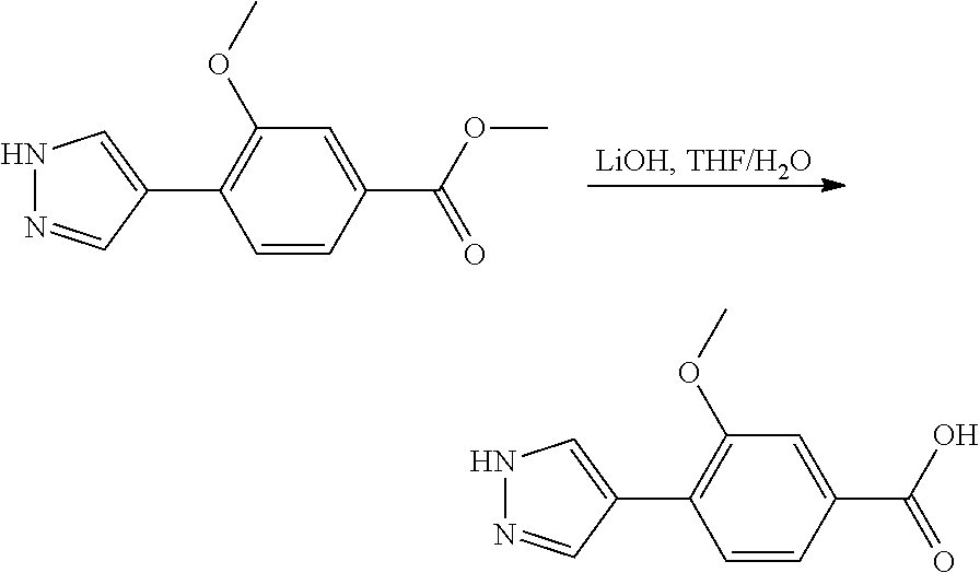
C1=CC(C(OC)=O)=CC(OC)=C1C1=CNN=C1.C1=CC(C(O)=O)=CC(OC)=C1C1=CNN=C1
